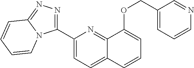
C1(C2=NN=C3N2C=CC=C3)=CC=C2C(=N1)C(OCC1=CC=CN=C1)=CC=C2
